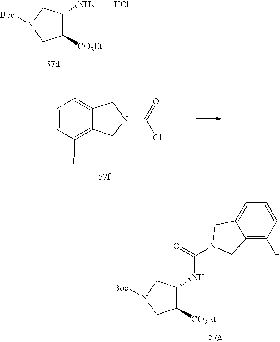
C1([CO2Et])C(N)CN([Boc])C1.Cl.C1=CC(F)=C2C(=C1)CN(C(=O)Cl)C2.C1([CO2Et])C(NC(=O)N2CC3=CC=CC(F)=C3C2)CN([Boc])C1
